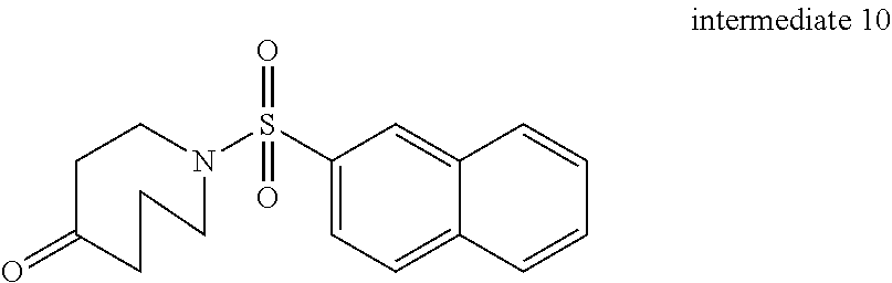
C1(=O)CCN(S(C2=CC=C3C(=C2)C=CC=C3)(=O)=O)CCC1
